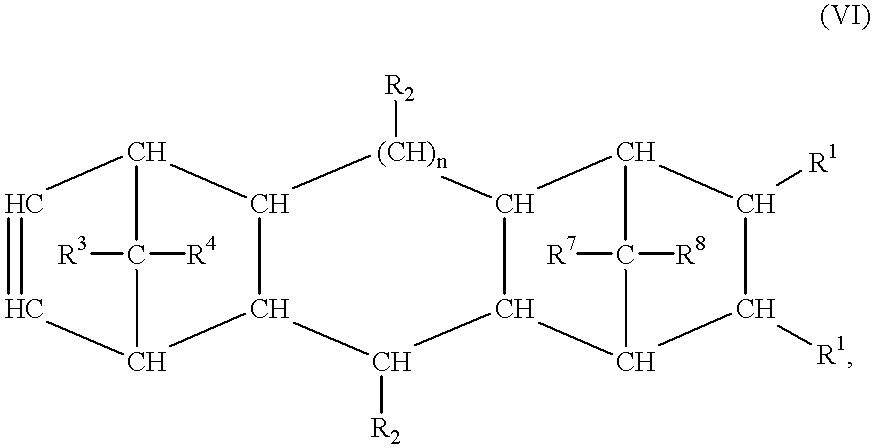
C1([R2])C2C([(CH)n]([R2])C3C4C=CC(C4([R4])[R3])C13)C1C([R1])C([R1])C2C1([R8])[R7]
